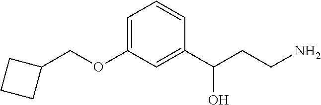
C1=C(OCC2CCC2)C=C(C(CCN)O)C=C1
